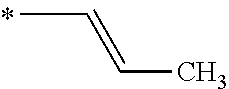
C(C)=CC
